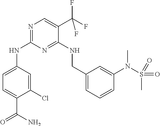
C1(Cl)=CC(NC2=NC=C(C(F)(F)F)C(NCC3=CC=CC(N(S(=O)(=O)C)C)=C3)=N2)=CC=C1C(N)=O
